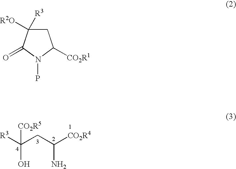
[R3]C(CC([CO2R4])N)([CO2R5])O.C1C([R2O])([R3])C(=O)N(P)C1[CO2R1]
